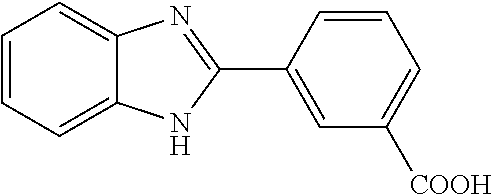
C1=CC=C2C(=C1)N=C(C1=CC([COOH])=CC=C1)N2
